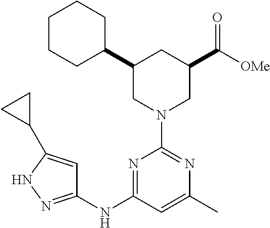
C1(C2CCCCC2)CN(C2=NC(C)=CC(NC3=NNC(C4CC4)=C3)=N2)CC(C([OMe])=O)C1
